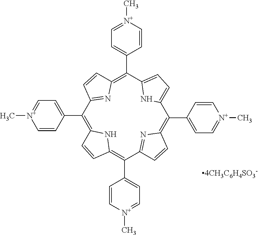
C1(C2=CC=[N+](C)C=C2)=C2NC(=C(C3=CC=[N+](C)C=C3)C3=NC(=C(C4=CC=[N+](C)C=C4)C4=CC=C(C(C5=CC=[N+](C)C=C5)=C5N=C1C=C5)N4)C=C3)C=C2
